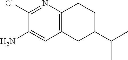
C1(Cl)=NC2=C(C=C1N)CC(C(C)C)CC2
